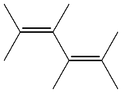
CC(C(=C(C)C)C)=C(C)C
